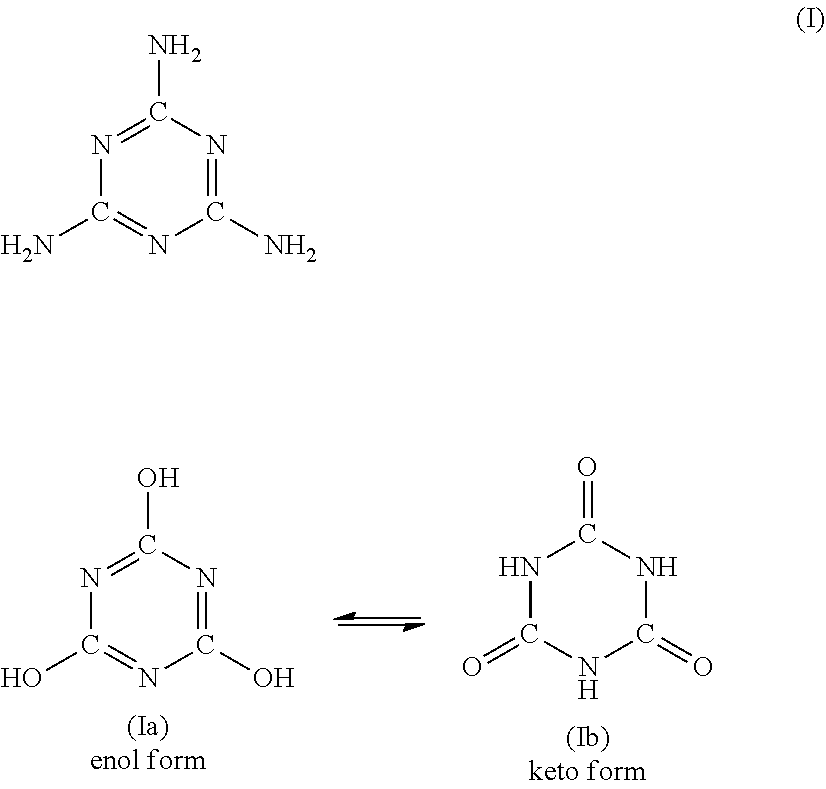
C1(=O)NC(=O)NC(=O)N1.C1(O)=NC(O)=NC(O)=N1.C1(N)=NC(N)=NC(N)=N1
